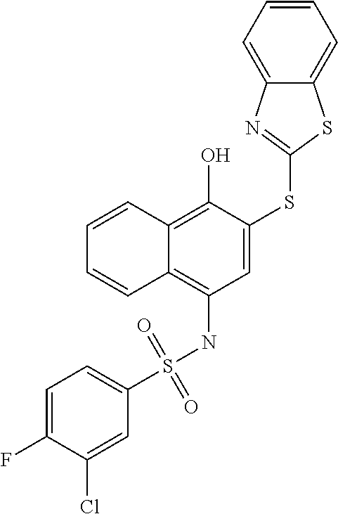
C1=CC2=C(O)C(SC3=NC4=CC=CC=C4S3)=CC(NS(=O)(=O)C3=CC=C(F)C(Cl)=C3)=C2C=C1
